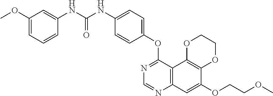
C12=C(C3=C(C=C1OCCOC)N=CN=C3OC1=CC=C(NC(NC3=CC(OC)=CC=C3)=O)C=C1)OCCO2
